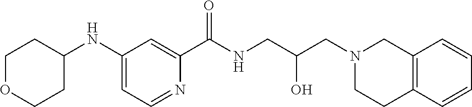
C1(NC2CCOCC2)=CC=NC(C(NCC(CN2CCC3=C(C2)C=CC=C3)O)=O)=C1
